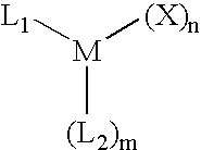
[L1][M]([(X)n])[(L2)m]
